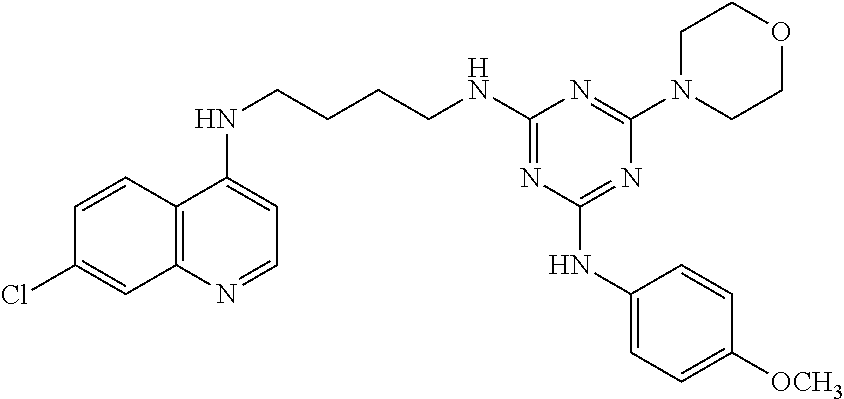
C1=CC2=C(C=C1Cl)N=CC=C2NCCCCNC1=NC(NC2=CC=C([OCH3])C=C2)=NC(N2CCOCC2)=N1
